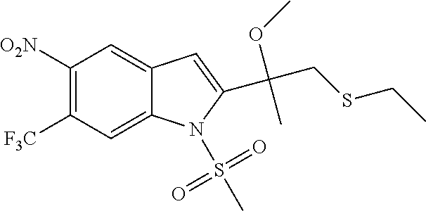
C1([O2N])=C([F3C])C=C2C(=C1)C=C(C(CSCC)(OC)C)N2S(C)(=O)=O
